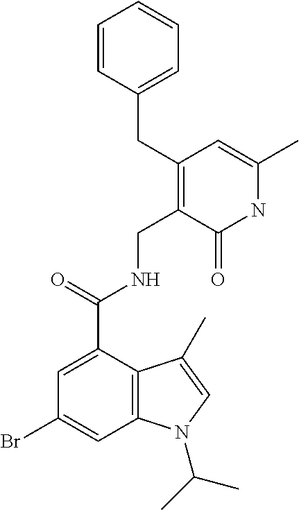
N1C(C)=CC(CC2=CC=CC=C2)=C(CNC(C2=CC(Br)=CC3=C2C(C)=CN3C(C)C)=O)C1=O
